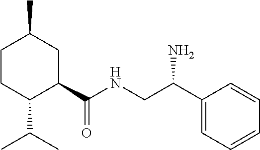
C1CC(C(C)C)C(C(NCC(C2=CC=CC=C2)N)=O)CC1C
